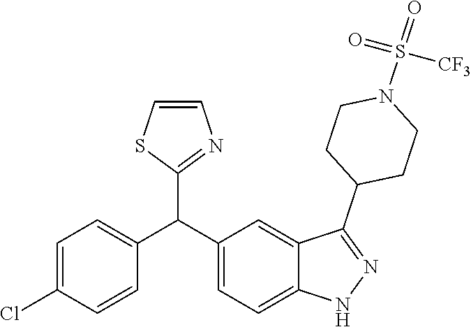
C1=C(Cl)C=CC(C(C2=CC=C3C(=C2)C(C2CCN(S(=O)(=O)[CF3])CC2)=NN3)C2=NC=CS2)=C1
